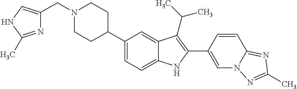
C(N1CCC(C2=CC=C3C(=C2)C(C(C)C)=C(C2=CN4C(=NC(C)=N4)C=C2)N3)CC1)C1=CNC(C)=N1
